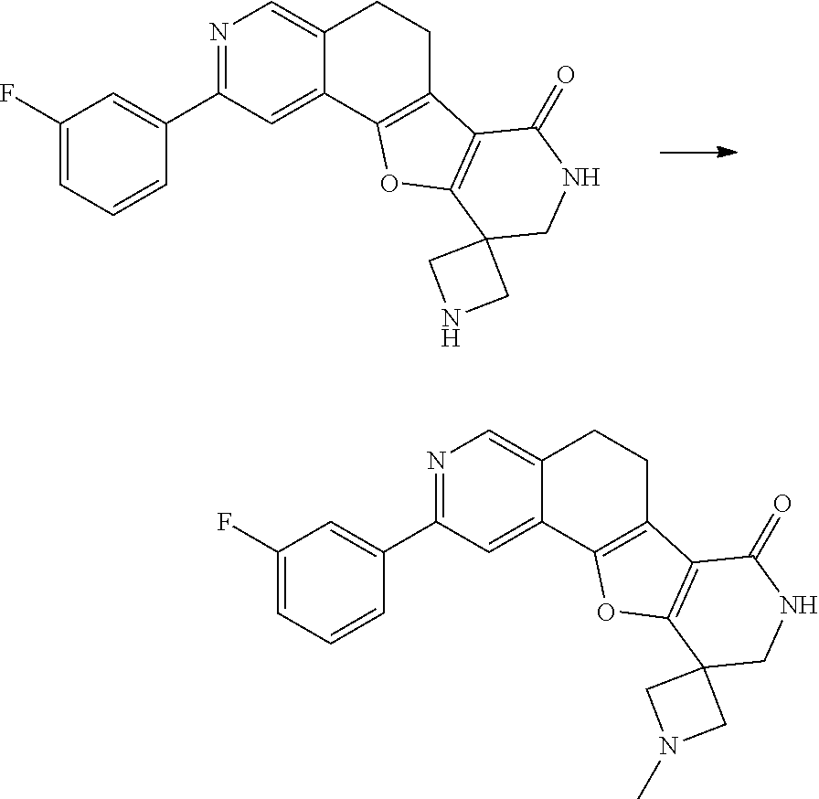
C1(F)=CC=CC(C2=NC=C3C(=C2)C2=C(CC3)C3=C(O2)C2(CNC3=O)CNC2)=C1.C1(F)=CC=CC(C2=NC=C3C(=C2)C2=C(CC3)C3=C(O2)C2(CNC3=O)CN(C)C2)=C1
